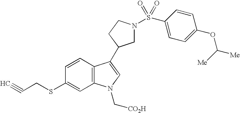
C1=CC2=C(C=C1SCC#C)N(C[CO2H])C=C2C1CN(S(=O)(=O)C2=CC=C(OC([Me])[Me])C=C2)CC1
